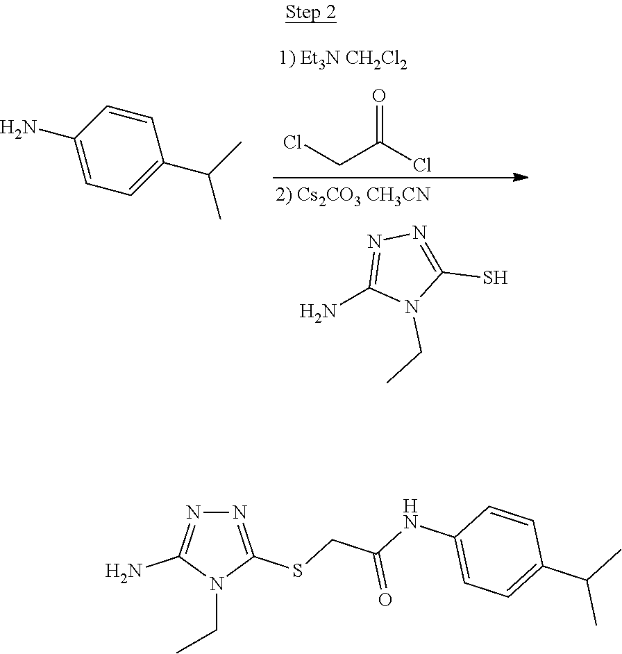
N1=C(SCC(NC2=CC=C(C(C)C)C=C2)=O)N(CC)C(N)=N1.NC1=NN=C(S)N1CC.O=C(CCl)Cl.C1=CC(N)=CC=C1C(C)C
